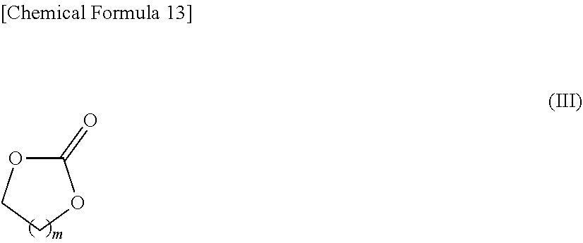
C1(=O)OCCO1
